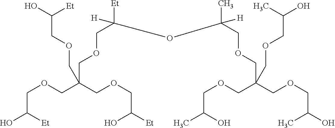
C(C([Et])O)OCC(COCC(O)[Et])(COCC([Et])([H])OC(COCC(COCC(O)C)(COCC(C)O)COCC(O)C)(C)[H])COCC(O)[Et]
